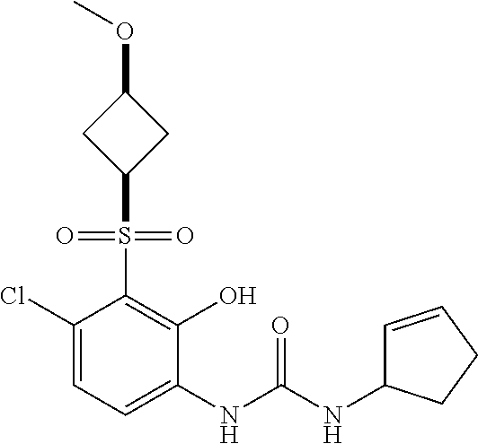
C1(Cl)=CC=C(NC(NC2C=CCC2)=O)C(O)=C1S(=O)(=O)C1CC(OC)C1
